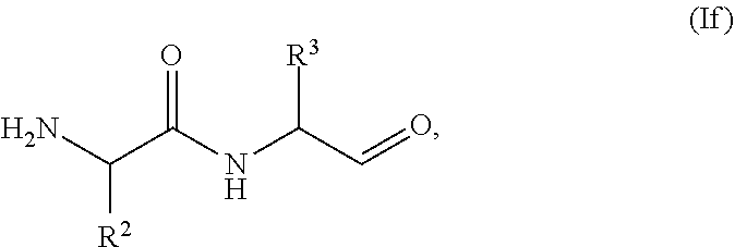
NC([R2])C(=O)NC([R3])C=O
